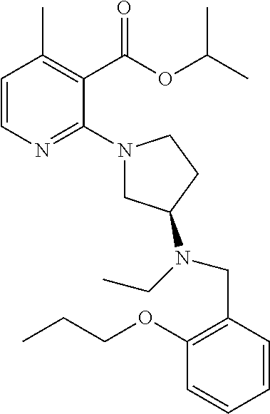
C1=CN=C(N2CC(N(CC)CC3=C(OCCC)C=CC=C3)CC2)C(C(OC(C)C)=O)=C1C
